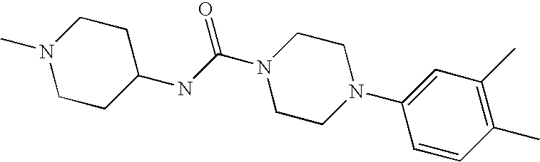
C1(N2CCN(C(=O)NC3CCN(C)CC3)CC2)=CC(C)=C(C)C=C1
